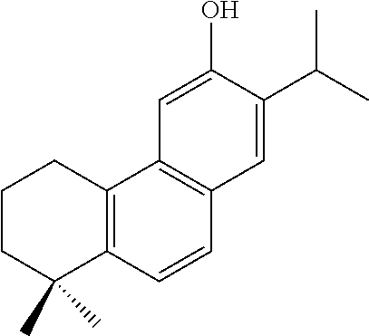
C1=C(O)C(C(C)C)=CC2=C1C1=C(C=C2)C(C)(C)CCC1
